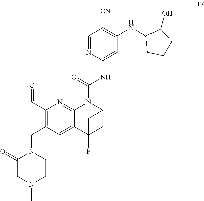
C1=NC(NC(N2C3=NC(C=O)=C(CN4C(=O)CN(C)CC4)C=C3C3(F)CC2C3)=O)=CC(NC2CCCC2O)=C1[CN]
